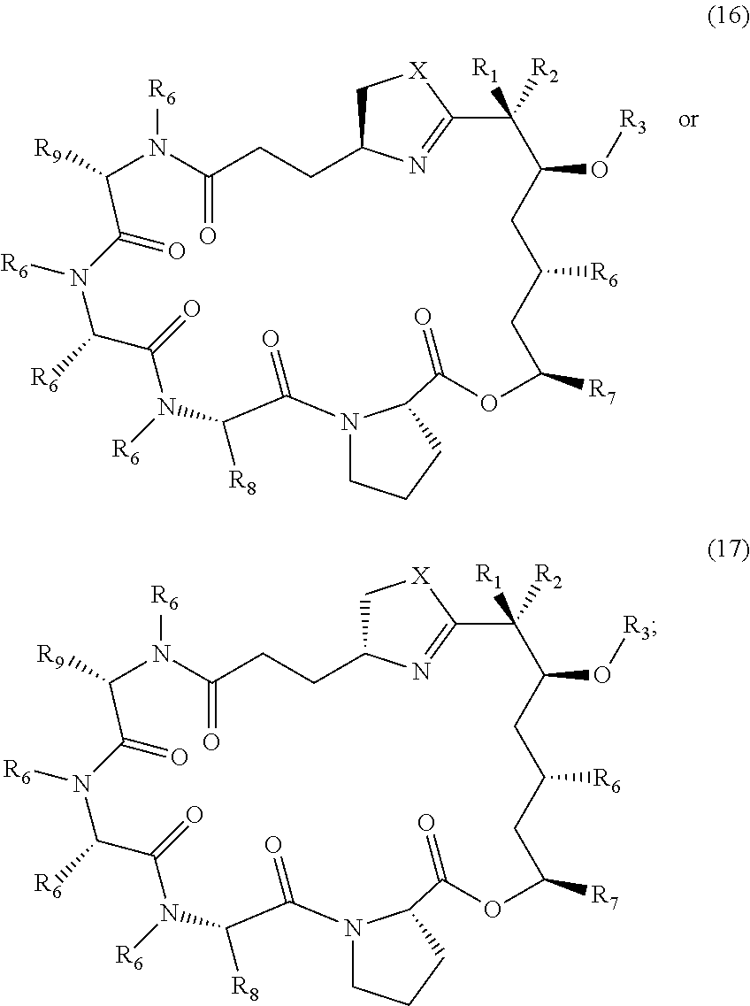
C1C2N=C([X]1)C([R2])([R1])C(O[R3])CC([R6])CC([R7])OC(=O)C1CCCN1C(=O)C([R8])N([R6])C(=O)C([R6])N([R6])C(=O)C([R9])N([R6])C(=O)CC2.C1C2N=C([X]1)C([R2])([R1])C(O[R3])CC([R6])CC([R7])OC(=O)C1CCCN1C(=O)C([R8])N([R6])C(=O)C([R6])N([R6])C(=O)C([R9])N([R6])C(=O)CC2
